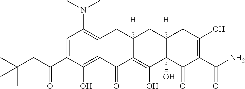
C(C(C1=CC(N(C)C)=C2C(=C1O)C(=O)C1=C(O)C3(O)C([H])(CC1([H])C2)CC(O)=C(C(N)=O)C3=O)=O)C(C)(C)C
